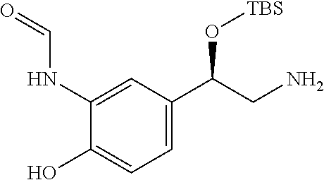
C1=C(NC=O)C(O)=CC=C1C(CN)O[TBS]
